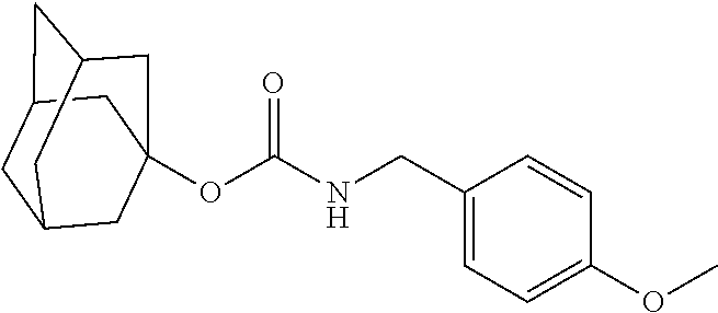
O(C(NCC1=CC=C(OC)C=C1)=O)C12CC3CC(CC(C1)C3)C2
